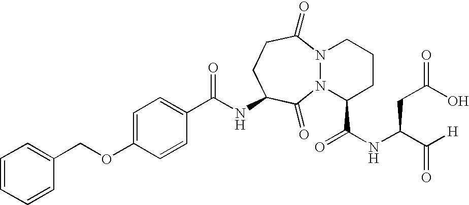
C(NC1CCC(=O)N2N(C1=O)C(C(NC(C([H])=O)CC(O)=O)=O)CCC2)(C1=CC=C(OCC2=CC=CC=C2)C=C1)=O
